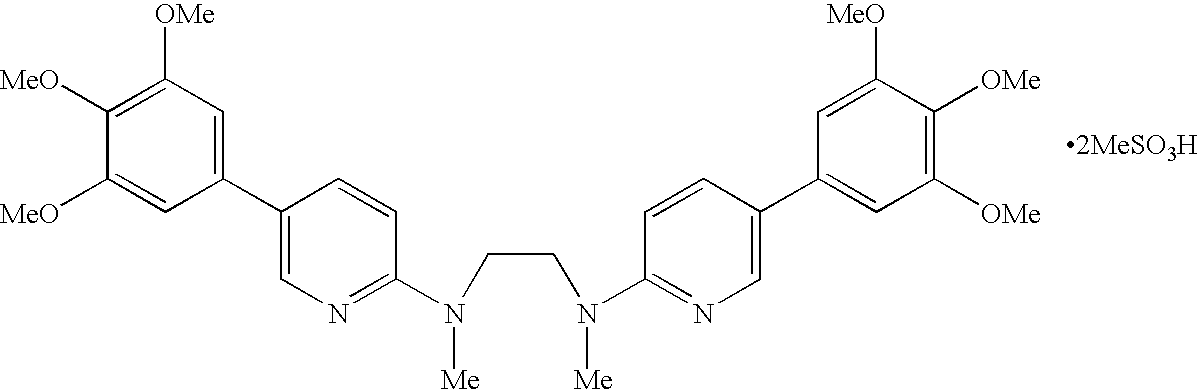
C1(C2=CC([OMe])=C([MeO])C([MeO])=C2)=CN=C(N(CCN(C2=NC=C(C3=CC([OMe])=C([OMe])C([MeO])=C3)C=C2)[Me])[Me])C=C1
